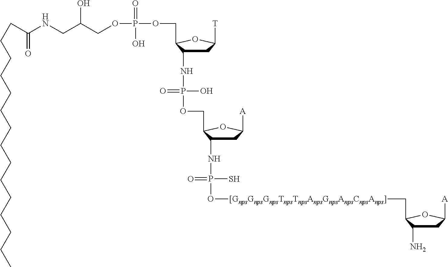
C(C(NCC(COP(OCC1C(NP(OCC2C(NP(O[[GnpsGnpsGnpsTnpsTnpsAnpsGnpsAnpsCnpsAnps]]CC3C(N)CC([A])O3)(=O)S)CC([A])O2)(=O)O)CC([T])O1)(=O)O)O)=O)CCCCCCCCCCCCCC
